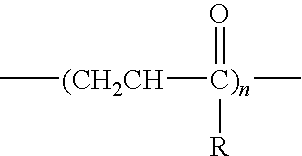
[(CH2CH](C)[C)n](C)(=O)[R]
